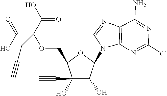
C1(C#C)(O)C(O)C(N2C3=C(N=C2)C(N)=NC(Cl)=N3)OC1COC(C(O)=O)(C(=O)O)CC#C
